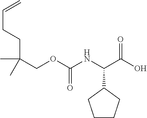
C(CCC(COC(NC(C(O)=O)C1CCCC1)=O)(C)C)=C
